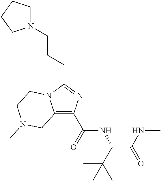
C12=C(C(=O)NC(C(NC)=O)C(C)(C)C)N=C(CCCN3CCCC3)N1CCN(C)C2
